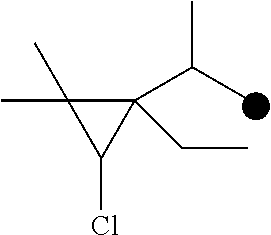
C1(C(C)C)(CC)C(C)(C)C1Cl
